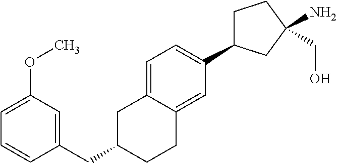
C1C(C2=CC=C3C(=C2)CCC(CC2=CC(OC)=CC=C2)C3)CC(N)(CO)C1
